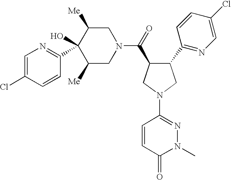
C1=C(Cl)C=CC(C2(O)C([Me])CN(C(=O)C3C(C4=NC=C(Cl)C=C4)CN(C4=NN(C)C(=O)C=C4)C3)CC2[Me])=N1
